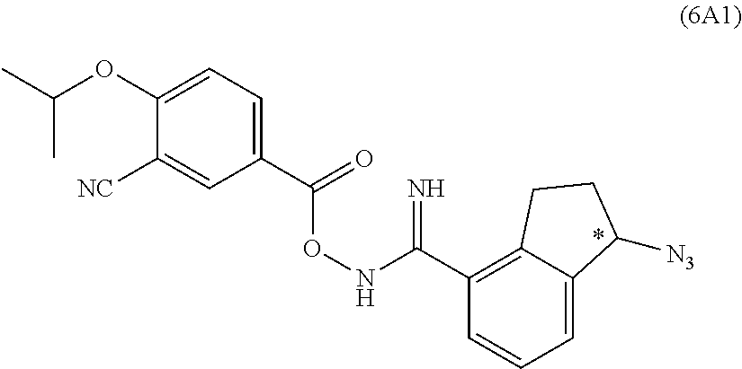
CC(OC1=CC=C(C(ONC(C2=C3C(=CC=C2)C([N3])CC3)=N)=O)C=C1[NC])C
